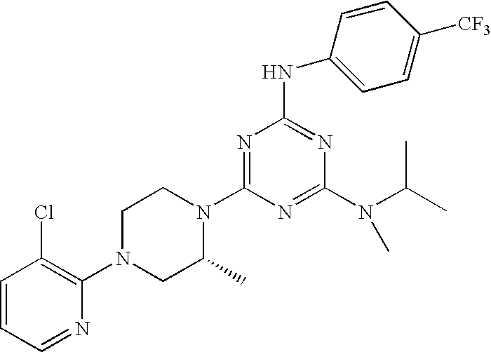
C1=CC=NC(N2CC(C)N(C3=NC(NC4=CC=C([CF3])C=C4)=NC(N(C(C)C)C)=N3)CC2)=C1Cl
